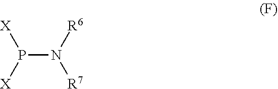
[X]P(N([R6])[R7])[X]
